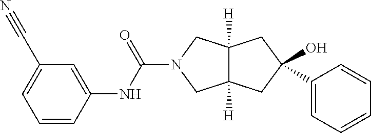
OC1(C2=CC=CC=C2)CC2([H])C([H])(CN(C(NC3=CC(C#N)=CC=C3)=O)C2)C1
